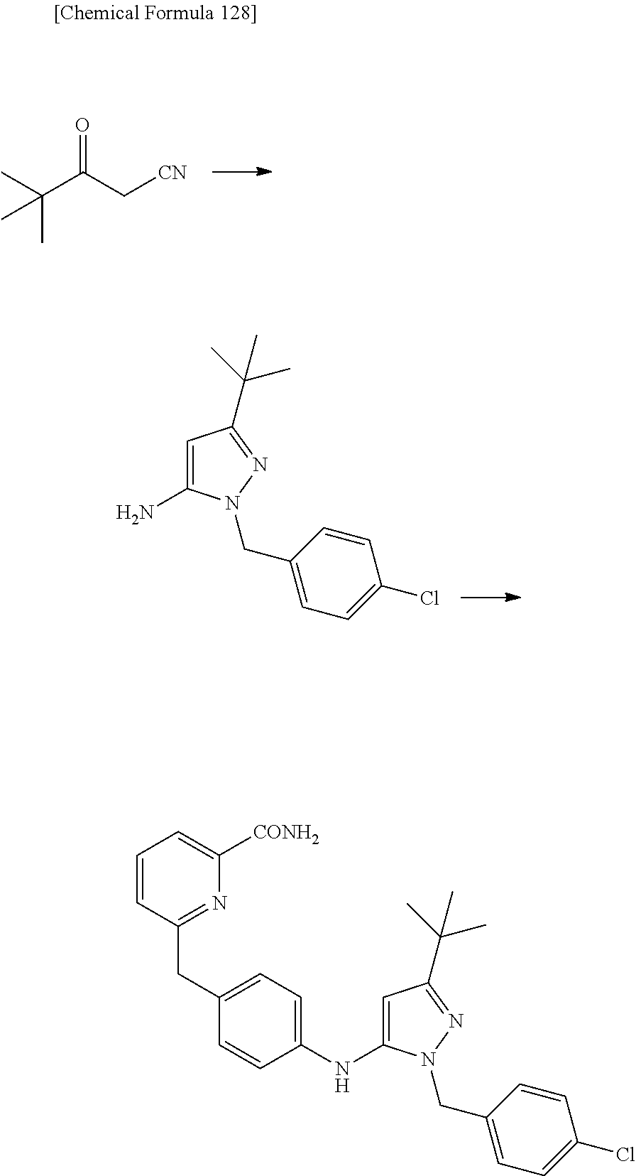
O=C(C(C)(C)C)C[CN].C1=C(N)N(CC2=CC=C(Cl)C=C2)N=C1C(C)(C)C.C1=C(NC2=CC=C(CC3=NC([CONH2])=CC=C3)C=C2)N(CC2=CC=C(Cl)C=C2)N=C1C(C)(C)C
